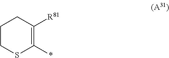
C1CSC(*)=C([R81])C1
